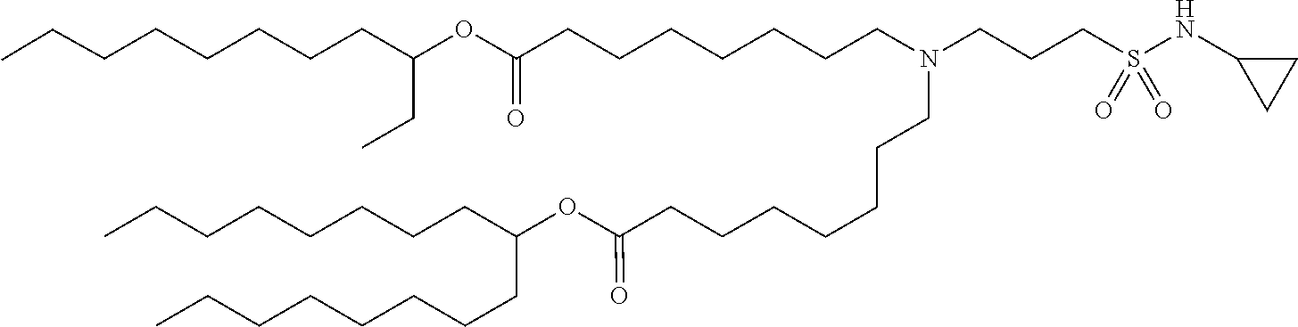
C(CCCCC(CCCCCCCC)OC(=O)CCCCCCCN(CCCS(=O)(=O)NC1CC1)CCCCCCCC(OC(CC)CCCCCCCC)=O)CCC
